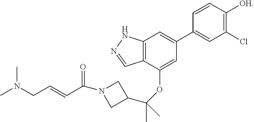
C1(C2=CC3=C(C(OC(C4CN(C(C=CCN(C)C)=O)C4)(C)C)=C2)C=NN3)=CC(Cl)=C([OH])C=C1
